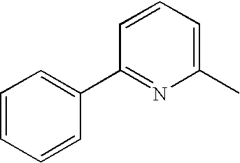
C1=CC=CC(C2=NC(C)=CC=C2)=C1
